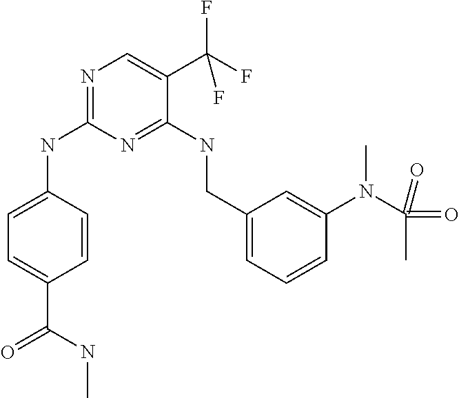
C1=C(NC2=NC=C(C(F)(F)F)C(NCC3=CC=CC(N(C(C)(=O)=O)C)=C3)=N2)C=CC(C(=O)NC)=C1
